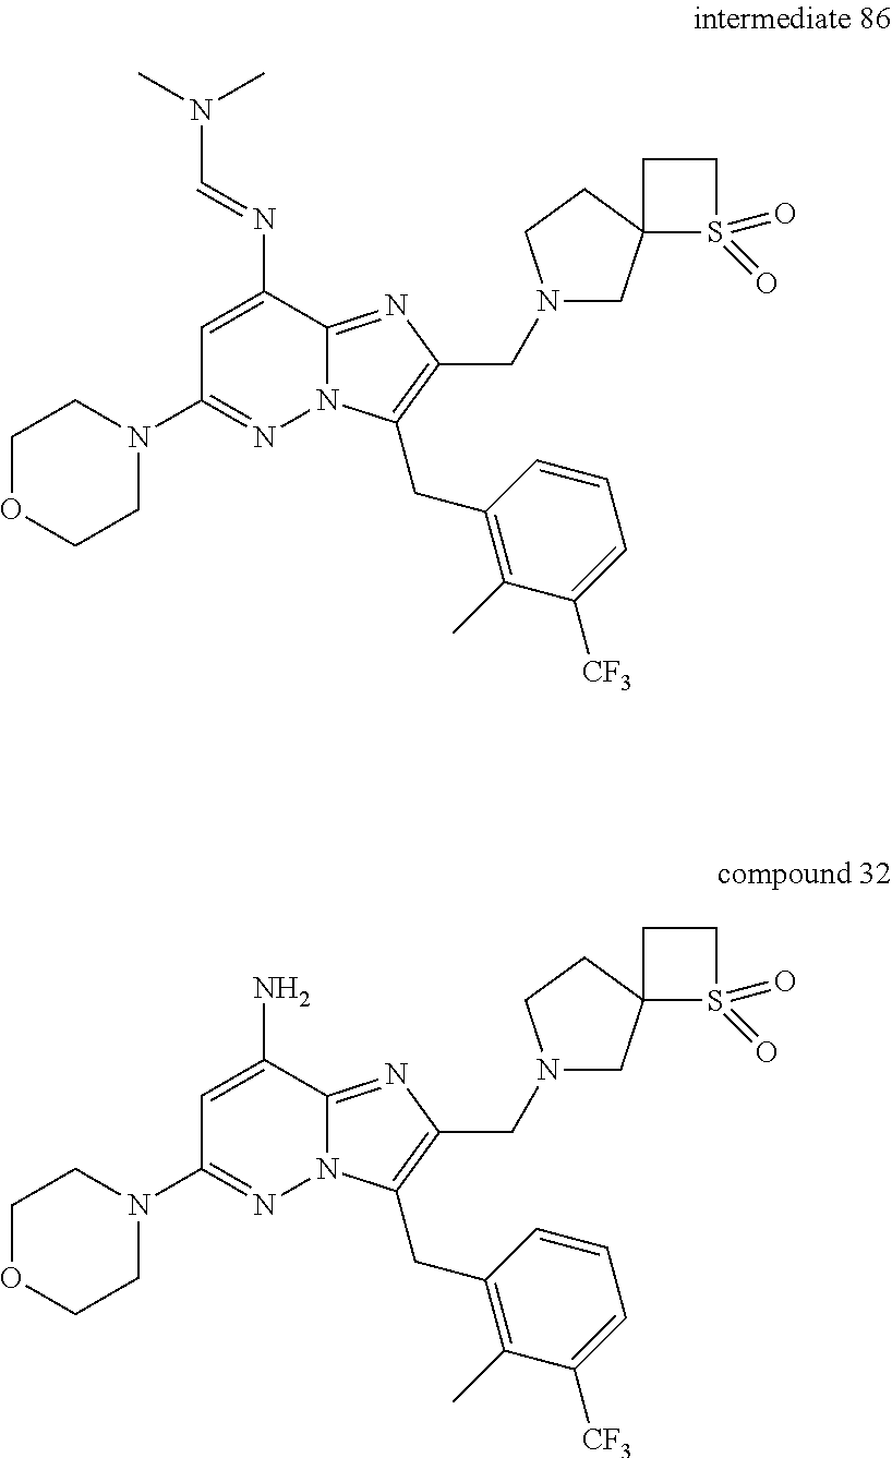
N12C(=NC(CN3CC4(CC3)CCS4(=O)=O)=C1CC1=C(C)C([CF3])=CC=C1)C(N=CN(C)C)=CC(N1CCOCC1)=N2.N12C(=NC(CN3CC4(CC3)CCS4(=O)=O)=C1CC1=C(C)C([CF3])=CC=C1)C(N)=CC(N1CCOCC1)=N2
